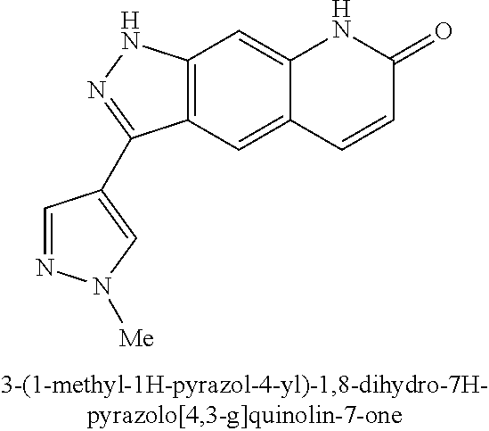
C12=C(C=C3C(=C1)NC(=O)C=C3)C(C1=CN([Me])N=C1)=NN2
